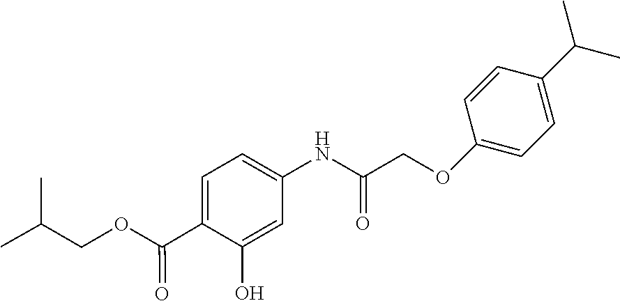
C1(C(=O)OCC(C)C)=CC=C(NC(=O)COC2=CC=C(C(C)C)C=C2)C=C1O
